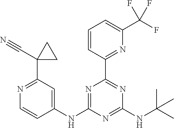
C1=CC(C2=NC(NC(C)(C)C)=NC(NC3=CC(C4(C#N)CC4)=NC=C3)=N2)=NC(C(F)(F)F)=C1
